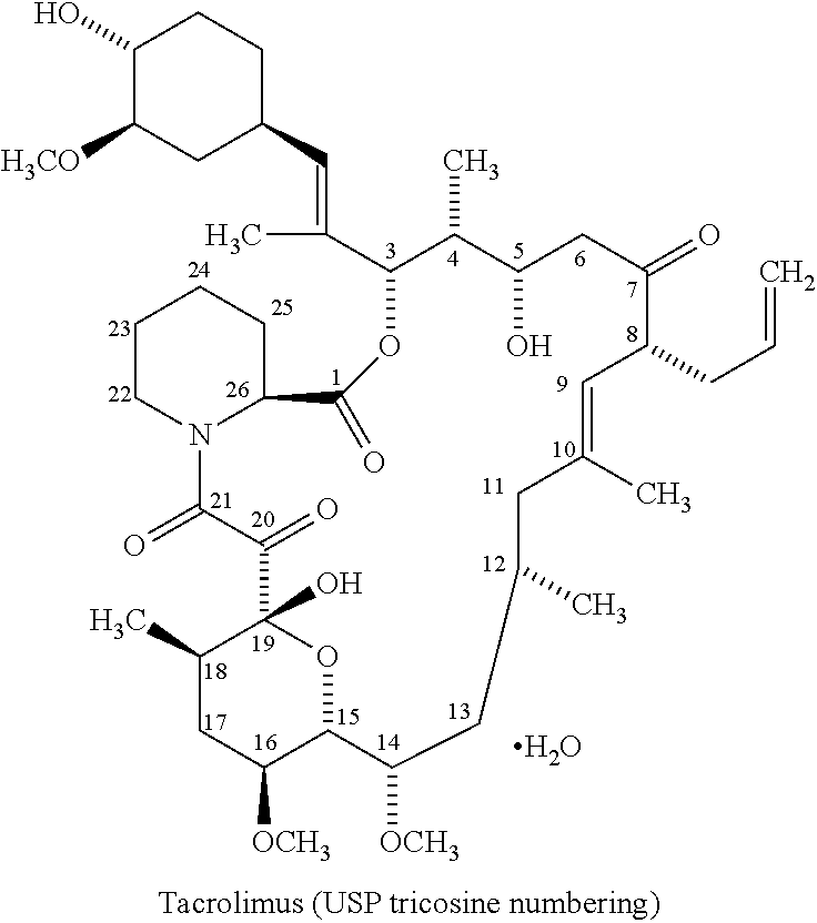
C1(O)C([H3CO])CC(C=C(C)C2C(C)C(O)CC(=O)C(CC=C)C=C(C)CC(C)CC([OCH3])C3C([OCH3])CC(C)C(O)(C(=O)C(=O)N4C(C(=O)O2)CCCC4)O3)CC1.O
